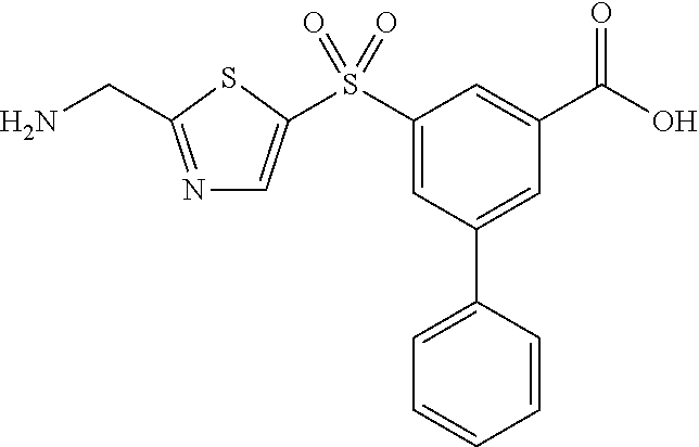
N1=C(CN)SC(S(C2=CC(C3=CC=CC=C3)=CC(C(O)=O)=C2)(=O)=O)=C1
